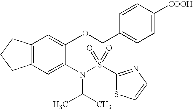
C12=C(C=C(N(C(C)C)S(=O)(=O)C3=NC=CS3)C(OCC3=CC=C([COOH])C=C3)=C1)CCC2
